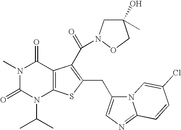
N1(C)C(=O)N(C(C)C)C2=C(C1=O)C(C(=O)N1CC(C)(O)CO1)=C(CC1=CN=C3N1C=C(Cl)C=C3)S2
